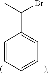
C1=CC=CC=C1C(C)Br
